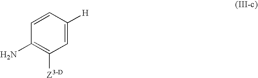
C1=C([H])C=CC(N)=C1[Z3-D]
